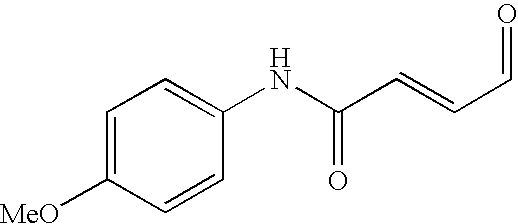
C1=C([MeO])C=CC(NC(C=CC=O)=O)=C1
